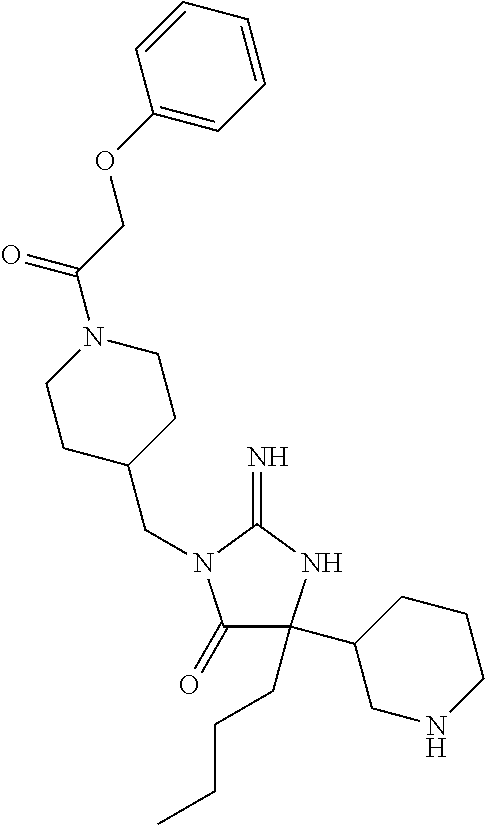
C1(=O)C(C2CNCCC2)(CCCC)NC(=N)N1CC1CCN(C(COC2=CC=CC=C2)=O)CC1
